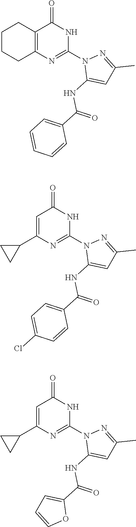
C12=C(N=C(N3C(NC(C4=CC=CC=C4)=O)=CC(C)=N3)NC1=O)CCCC2.C1=C(C2CC2)N=C(N2C(NC(C3=CC=C(Cl)C=C3)=O)=CC(C)=N2)NC1=O.C1=C(C2CC2)N=C(N2C(NC(C3=CC=CO3)=O)=CC(C)=N2)NC1=O
